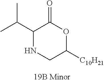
C1(C(C)C)NCC([C10H21])OC1=O
